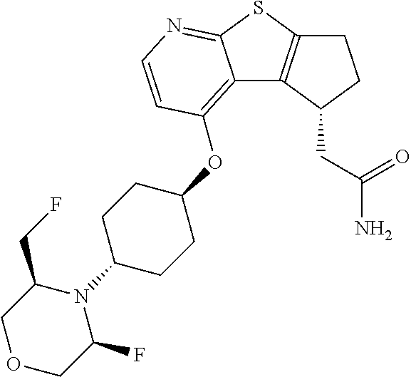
C12=C(OC3CCC(N4C(CF)COCC4F)CC3)C=CN=C1SC1=C2C(CC(=O)N)CC1
